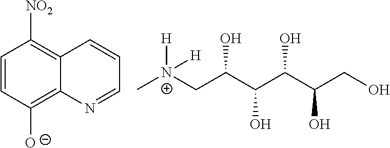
C1=CC([O-])=C2C(=C1[NO2])C=CC=N2.C[N+](CC(C(C(C(CO)O)O)O)O)([H])[H]
